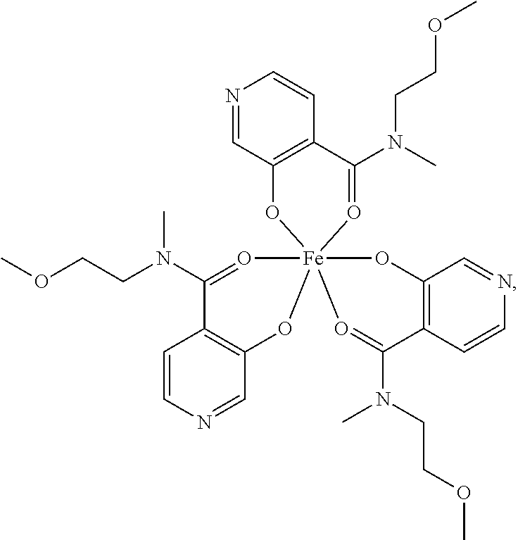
C12=C(C(N(CCOC)C)=O[Fe]34(O1)(OC1=C(C=CN=C1)C(N(CCOC)C)=O3)OC1=C(C=CN=C1)C(N(CCOC)C)=O4)C=CN=C2
